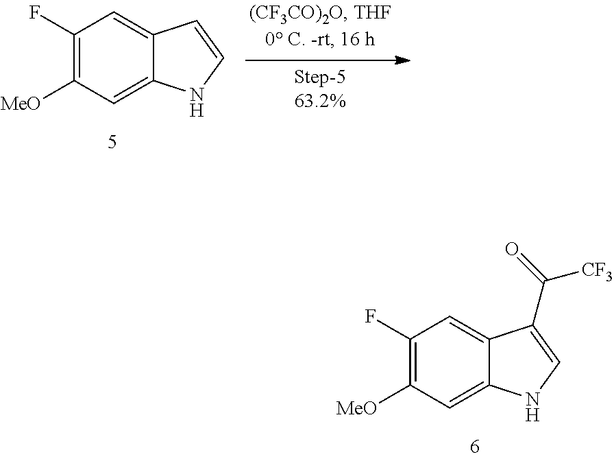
C1(F)=C([MeO])C=C2C(=C1)C=CN2.C1(F)=C([MeO])C=C2C(=C1)C(C(=O)[CF3])=CN2
